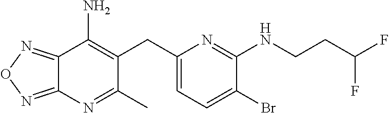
C12=NON=C1N=C(C)C(CC1=CC=C(Br)C(NCCC(F)F)=N1)=C2N
